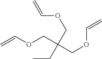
C(COC=C)(COC=C)(COC=C)CC
